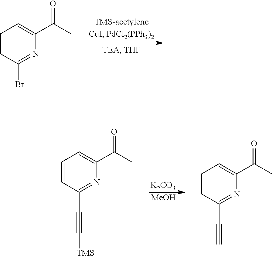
C1=CC(Br)=NC(C(C)=O)=C1.[K2CO3].[MeOH].C1=CC(C#C[TMS])=NC(C(C)=O)=C1.C1=CC(C#C)=NC(C(C)=O)=C1
